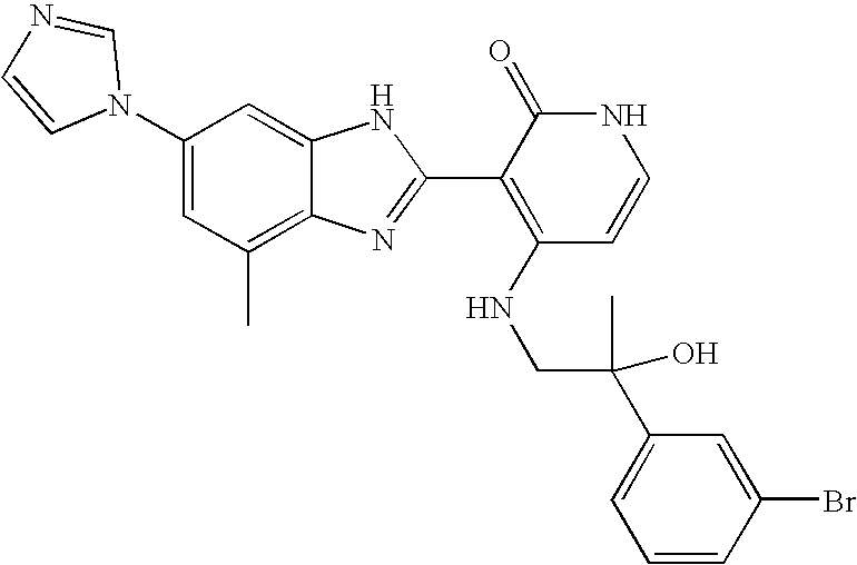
C1(C)=C2C(=CC(N3C=NC=C3)=C1)NC(C1=C(NCC(C3=CC=CC(Br)=C3)(O)C)C=CNC1=O)=N2
